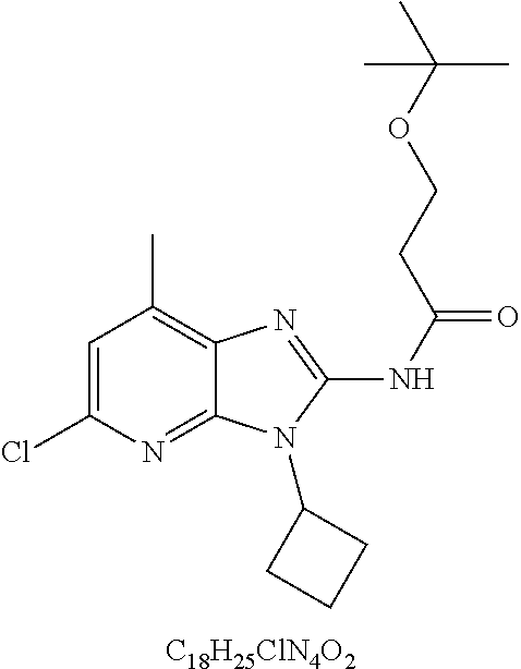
[C18H25ClN4O2].C1=C(Cl)N=C2C(=C1C)N=C(NC(=O)CCOC(C)(C)C)N2C1CCC1
